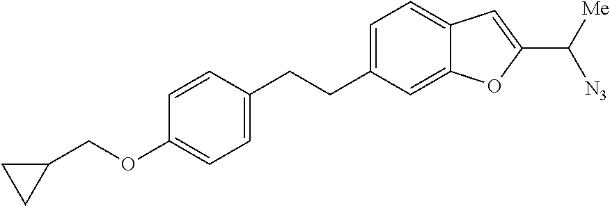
C1=CC(OCC2CC2)=CC=C1CCC1=CC=C2C(=C1)OC(C([N3])[Me])=C2
